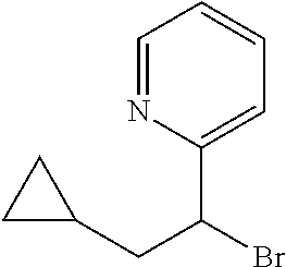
C1=NC(C(Br)CC2CC2)=CC=C1
